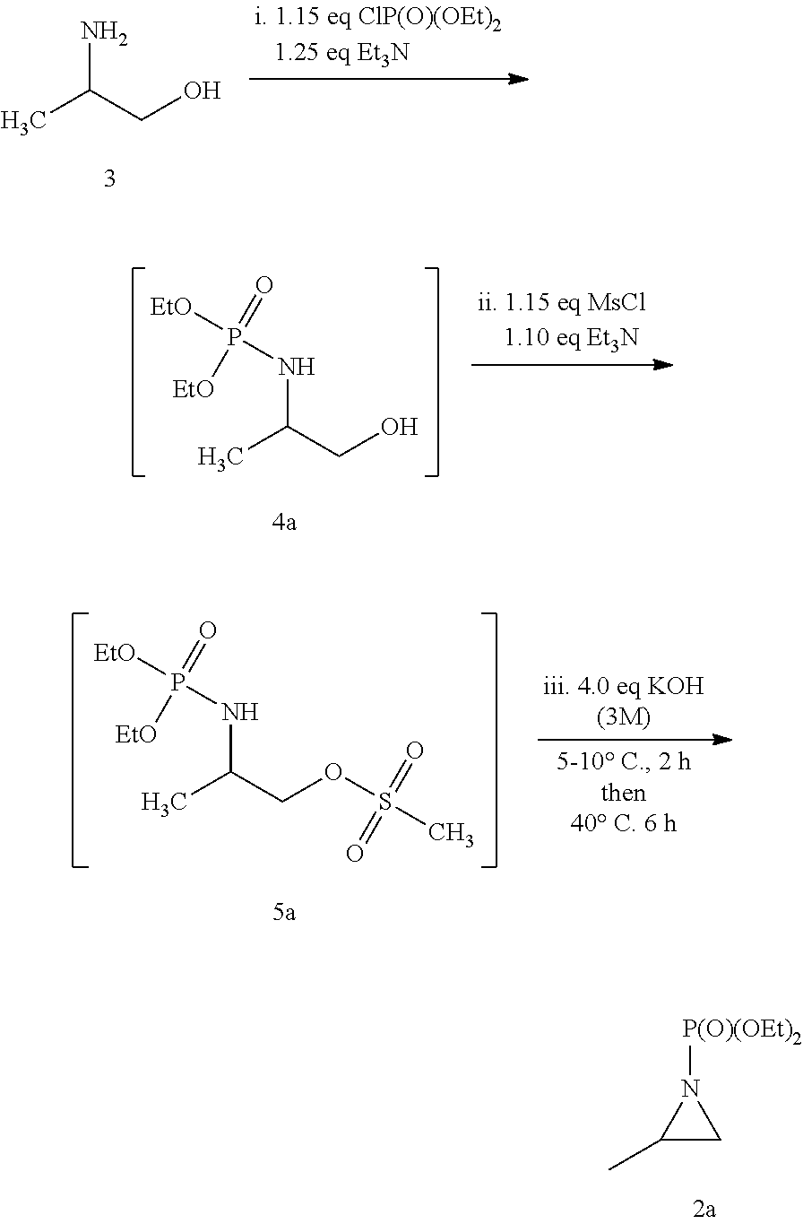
CC(CO)N.CC(CO)NP([EtO])(=O)[EtO].CC(COS(C)(=O)=O)NP([EtO])(=O)[EtO].C1(C)CN1[P(O)(OEt)2]
